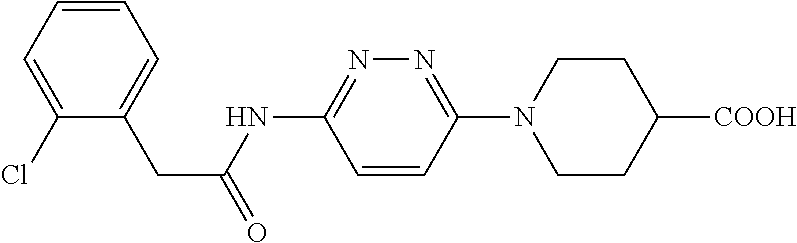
C1(Cl)=CC=CC=C1CC(=O)NC1=NN=C(N2CCC([COOH])CC2)C=C1
